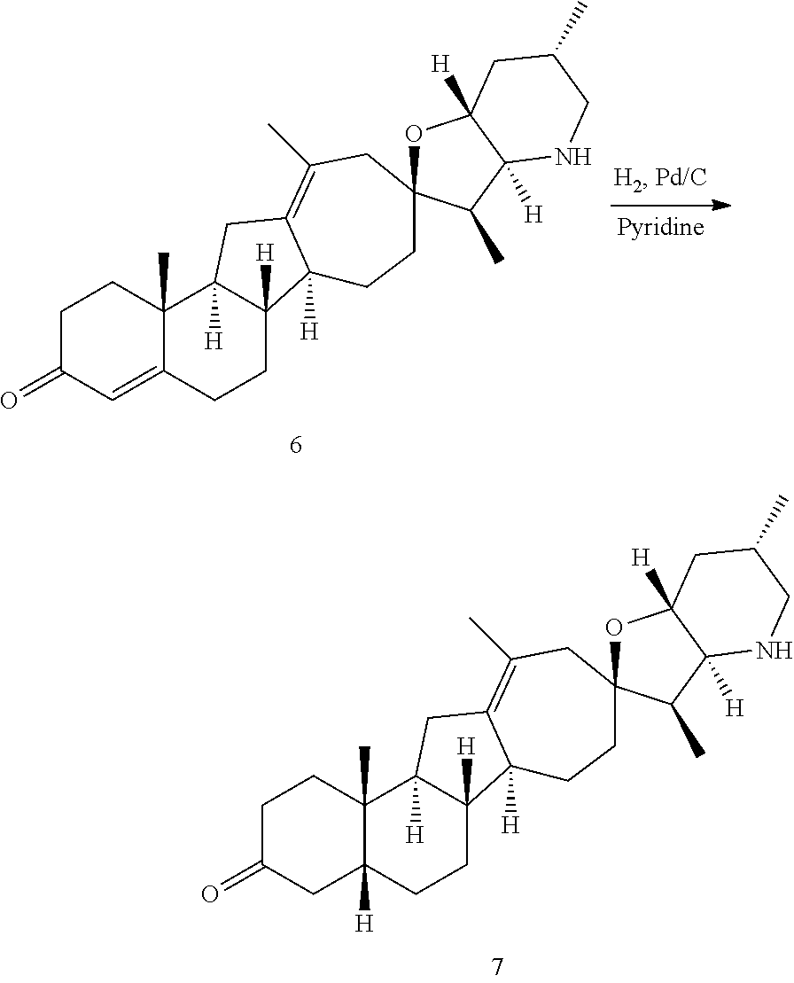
C1C(=O)C=C2C(C)(C1)C1([H])C([H])(CC2)C2([H])C(=C(C)CC3(OC4([H])C([H])(C3C)NCC(C)C4)CC2)C1.C1C(=O)CC2([H])C(C)(C1)C1([H])C([H])(CC2)C2([H])C(=C(C)CC3(OC4([H])C([H])(C3C)NCC(C)C4)CC2)C1
